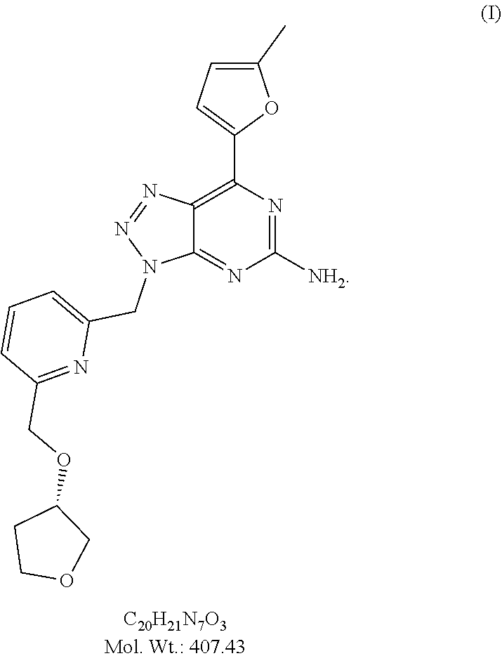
C1(C2=CC=C(C)O2)=C2C(=NC([NH2])=N1)N(CC1=CC=CC(COC3CCOC3)=N1)N=N2
